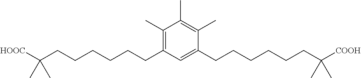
C1(C)=C(CCCCCCC([HOOC])(C)C)C=C(CCCCCCC([COOH])(C)C)C(C)=C1C
